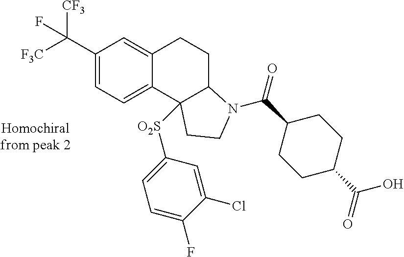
C1(C([F3C])([CF3])F)=CC=C2C(=C1)CCC1N(C(=O)C3CCC(C(=O)O)CC3)CCC21[O2S]C1=CC=C(F)C(Cl)=C1
